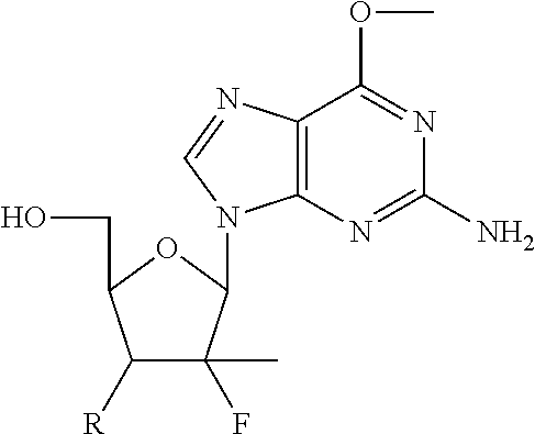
C1([R])C(F)(C)C(N2C3=C(C(OC)=NC(N)=N3)N=C2)OC1CO
